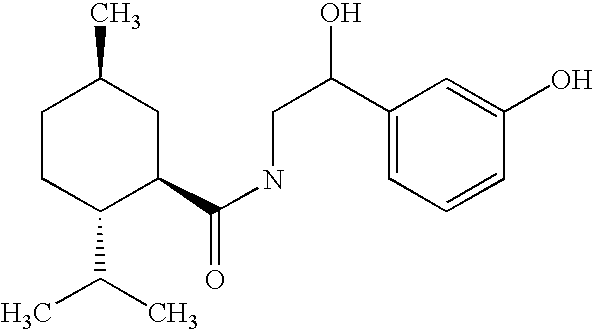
C1CC(C(C)C)C(C(NCC(C2=CC=CC(O)=C2)O)=O)CC1C
